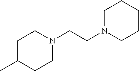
C1C(C)CCN(CCN2CCCCC2)C1
